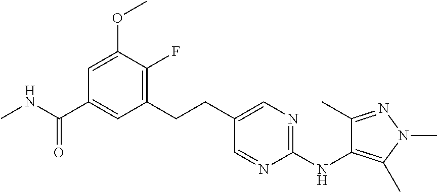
CNC(C1=CC(CCC2=CN=C(NC3=C(C)N(C)N=C3C)N=C2)=C(F)C(OC)=C1)=O
